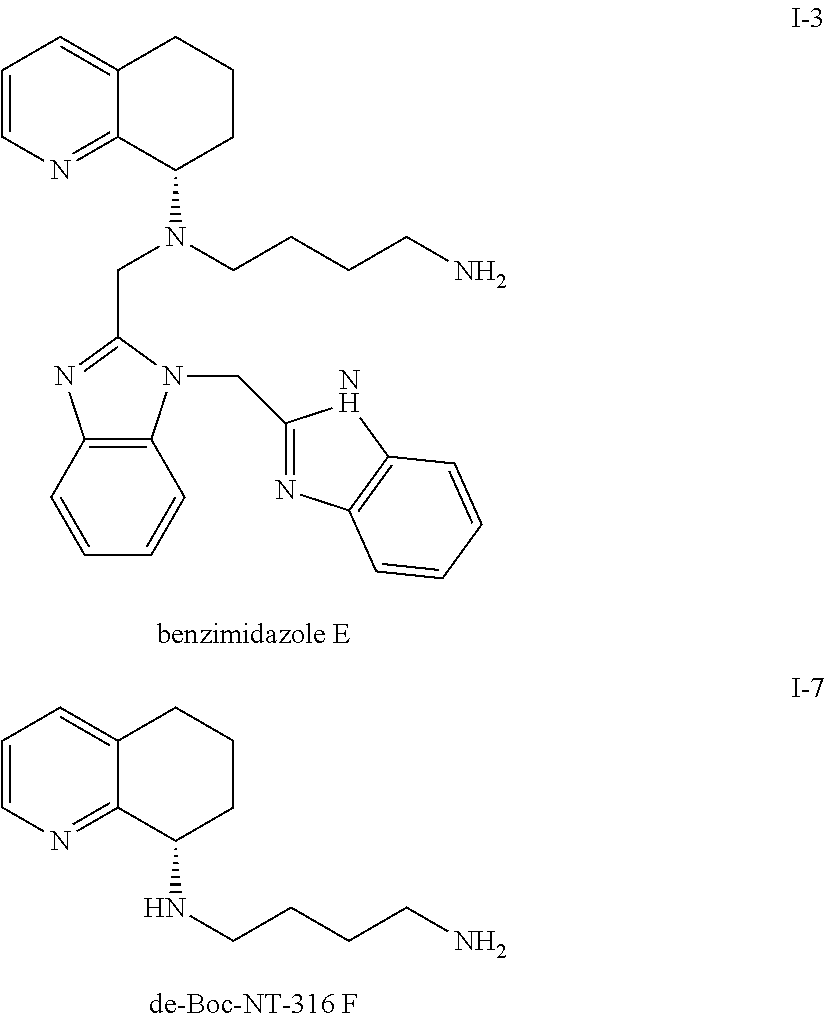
C1=CN=C2C(=C1)CCCC2N(CC1=NC2=C(N1CC1=NC3=C(N1)C=CC=C3)C=CC=C2)CCCCN.C1=CN=C2C(=C1)CCCC2NCCCCN
